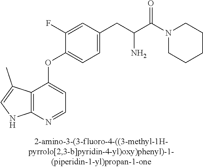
C1(F)=CC(CC(C(N2CCCCC2)=O)N)=CC=C1OC1=CC=NC2=C1C(C)=CN2
